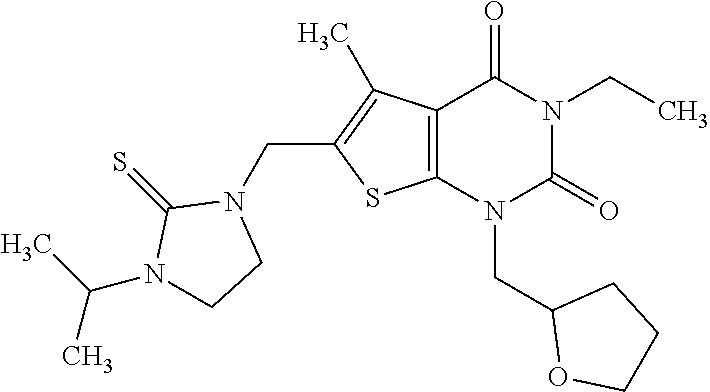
C12=C(N(CC3OCCC3)C(=O)N(CC)C1=O)SC(CN1C(=S)N(C(C)C)CC1)=C2C
